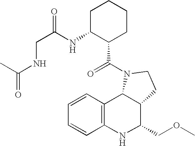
C12=C(NC(COC)C3C1N(C(=O)C1CCCCC1NC(=O)CNC(=O)C)CC3)C=CC=C2
